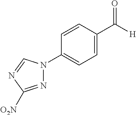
N1=C([O2N])N=CN1C1=CC=C(C([H])=O)C=C1
